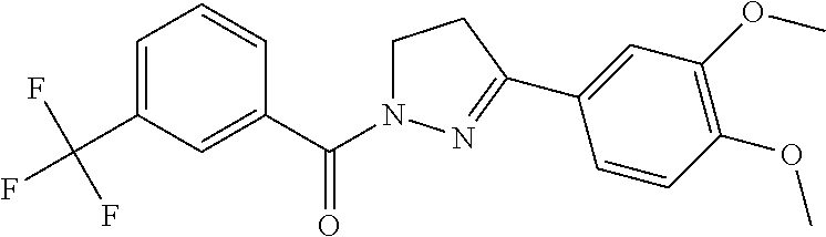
C1N(C(C2=CC(C(F)(F)F)=CC=C2)=O)N=C(C2=CC(OC)=C(OC)C=C2)C1
